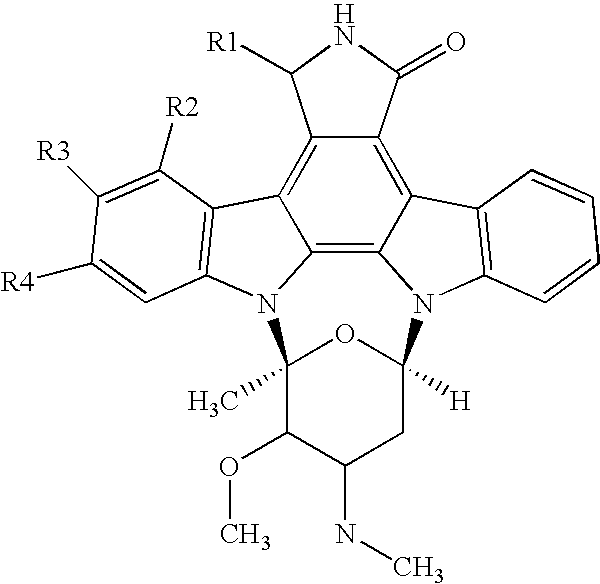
C12=C3C4=C5C(=C1C1=C(N2C2(C)C(OC)C(NC)CC([H])(N3C3=C4C=CC=C3)O2)C=C([R4])C([R3])=C1[R2])C([R1])NC5=O
